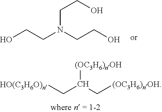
[HO(C3H6O)n]CC([(OC3H6)nOH])C[(OC3H6)nOH].OCCN(CCO)CCO
